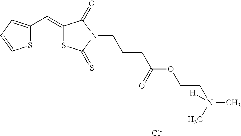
S1C(C=C2SC(=S)N(CCCC(OCCN(C)(C)[H])=O)C2=O)=CC=C1.[Cl-]
